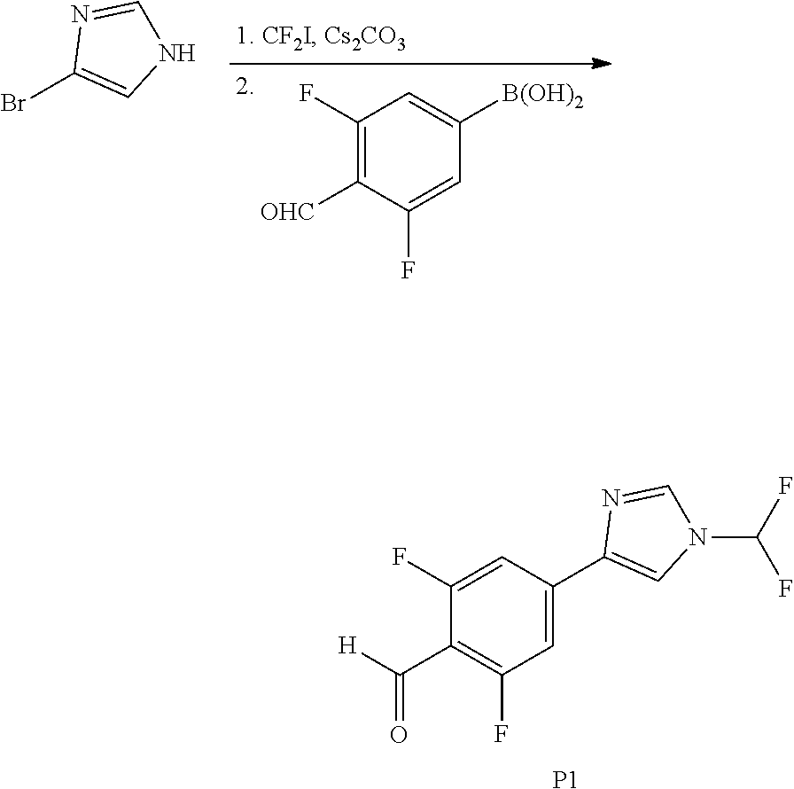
C1(F)=CC(C2=CN(C(F)F)C=N2)=CC(F)=C1C(=O)[H].[P1].C1(F)=C([OHC])C(F)=CC([B(OH)2])=C1.BrC1=CNC=N1
